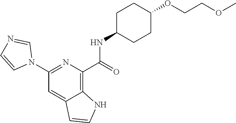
C1=NC=CN1C1=NC(C(NC2CCC(OCCOC)CC2)=O)=C2C(=C1)C=CN2
